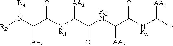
[RAN](C(=O)C([AA3])[NRA]C(=O)C([AA4])N([RA])[RB])C([AA2])C(=O)[NRA]C([AA1])C
